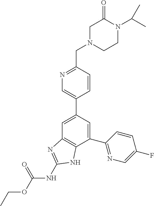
C1=C(C2=CN=C(CN3CCN(C(C)C)C(=O)C3)C=C2)C=C(C2=NC=C(F)C=C2)C2=C1N=C(NC(OCC)=O)N2
